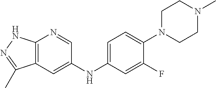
N(C1=CC2=C(N=C1)NN=C2C)C1=CC=C(N2CCN(C)CC2)C(F)=C1
